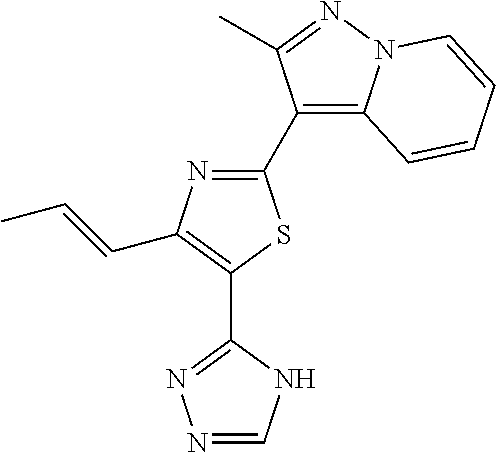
C1(C2=C3N(N=C2C)C=CC=C3)=NC(C=CC)=C(C2=NN=CN2)S1
